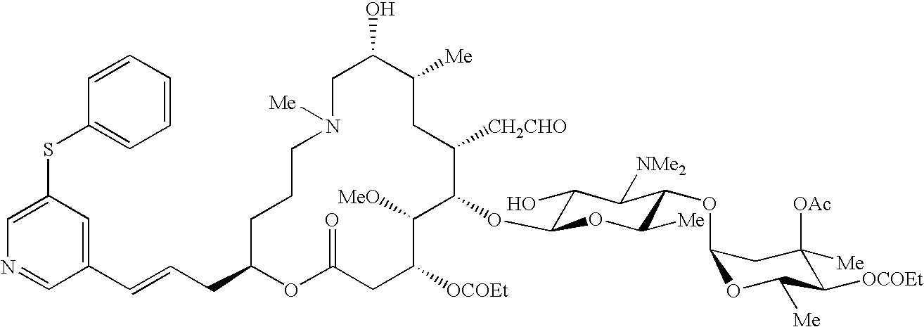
C1C(O)C([Me])CC([CH2CHO])C(OC2C(O)C([NMe2])C(OC3OC([Me])C([OCOEt])C([OAc])([Me])C3)C([Me])O2)C([MeO])C([OCOEt])CC(=O)OC(CC=CC2=CC(SC3=CC=CC=C3)=CN=C2)CCCN1[Me]
